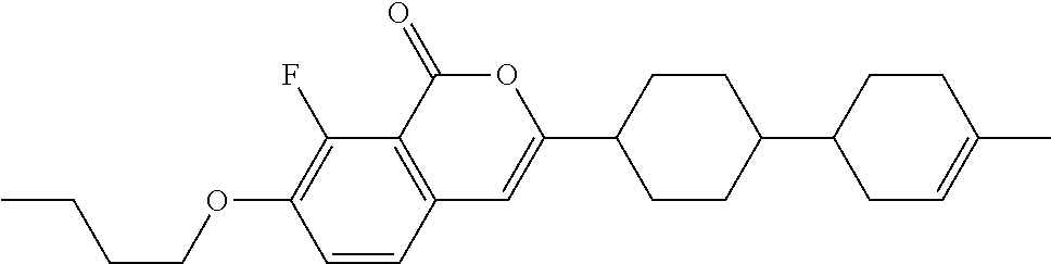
C12=C(C(=O)OC(C3CCC(C4CC=C(C)CC4)CC3)=C1)C(F)=C(OCCCC)C=C2
